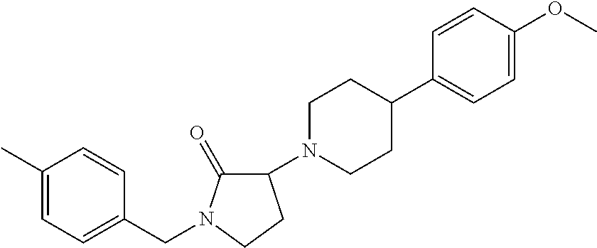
C1(C)=CC=C(CN2C(=O)C(N3CCC(C4=CC=C(OC)C=C4)CC3)CC2)C=C1
